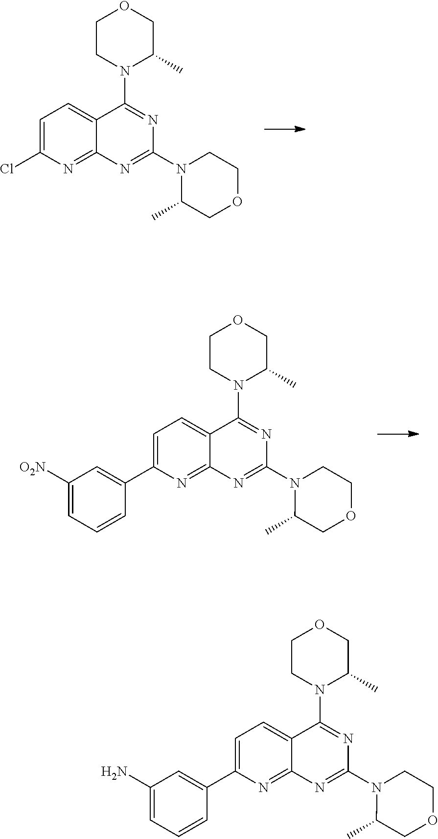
C1CN(C2=NC(N3C(C)COCC3)=NC3=NC(Cl)=CC=C23)C(C)CO1.C1CN(C2=NC(N3C(C)COCC3)=NC3=NC(C4=CC([O2N])=CC=C4)=CC=C23)C(C)CO1.C1CN(C2=NC(N3C(C)COCC3)=NC3=NC(C4=CC(N)=CC=C4)=CC=C23)C(C)CO1
